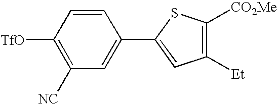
C1([NC])=C([TfO])C=CC(C2=CC([Et])=C([CO2Me])S2)=C1
